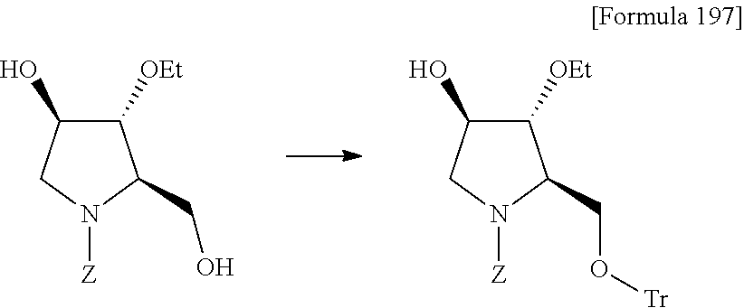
C1([OEt])C(O)CN([Z])C1CO.C1([OEt])C(O)CN([Z])C1CO[Tr]
